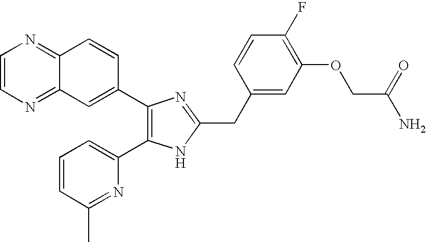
C1=CN=C2C(=N1)C=CC(C1=C(C3=CC=CC(C)=N3)NC(CC3=CC(OCC(N)=O)=C(F)C=C3)=N1)=C2
